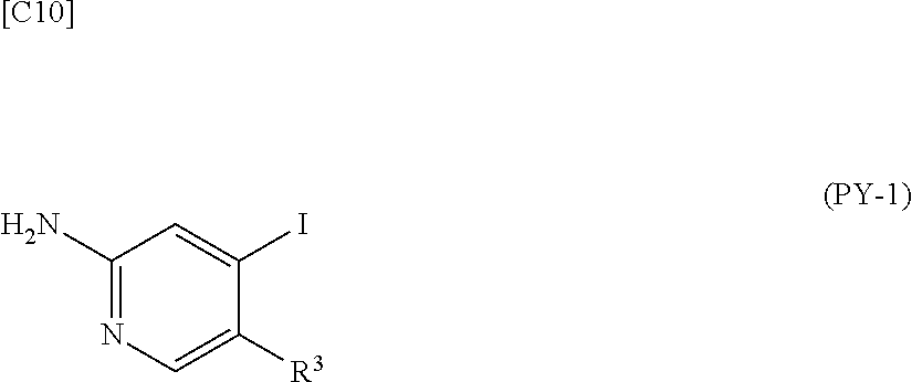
[[C10]].C1(N)=NC=C([R3])C(I)=C1
